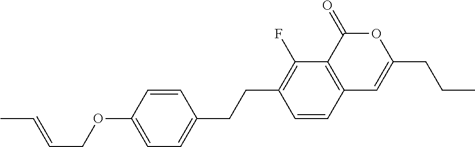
C12=C(C(=O)OC(CCC)=C1)C(F)=C(CCC1=CC=C(OCC=CC)C=C1)C=C2
